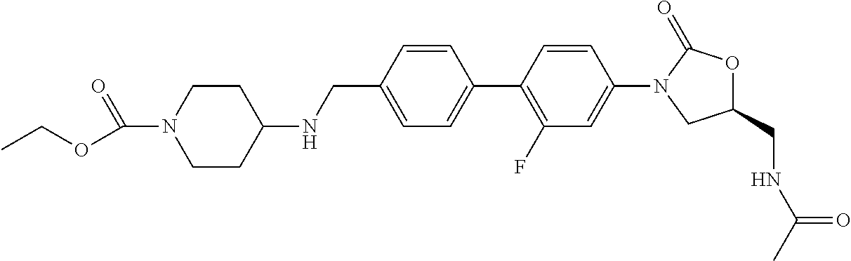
C(C1=CC=C(C2=C(F)C=C(N3CC(CNC(C)=O)OC3=O)C=C2)C=C1)NC1CCN(C(OCC)=O)CC1
